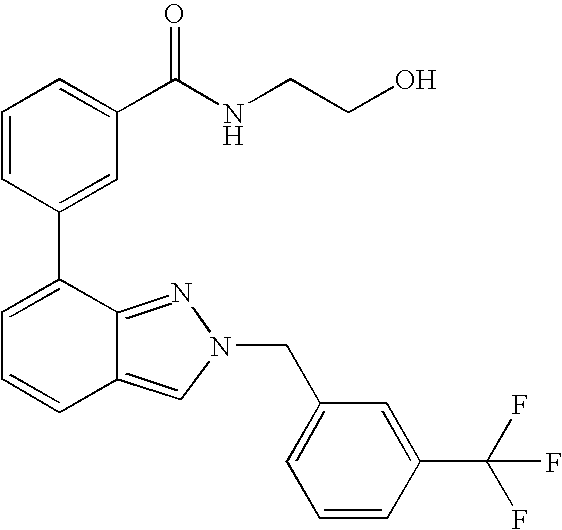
C1=CC(C2=CC=CC3=CN(CC4=CC=CC(C(F)(F)F)=C4)N=C23)=CC(C(NCCO)=O)=C1
